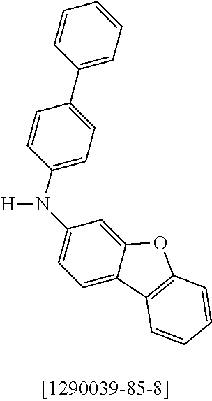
C1(N([H])C2=CC=C3C(=C2)OC2=C3C=CC=C2)=CC=C(C2=CC=CC=C2)C=C1
